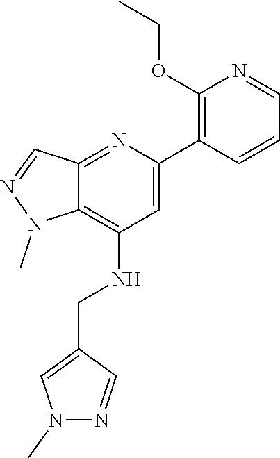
C1=NC(OCC)=C(C2=CC(NCC3=CN(C)N=C3)=C3C(=N2)C=NN3C)C=C1
